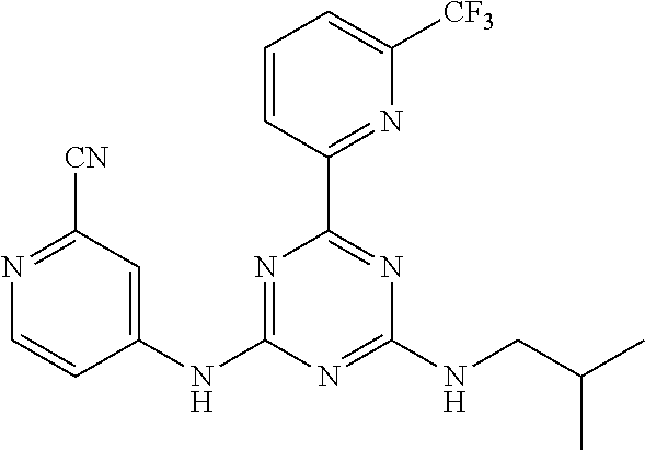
C1(NC2=NC(C3=NC([CF3])=CC=C3)=NC(NCC(C)C)=N2)=CC([CN])=NC=C1
